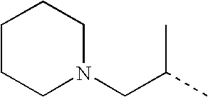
C1CCN(CC(C)C)CC1
